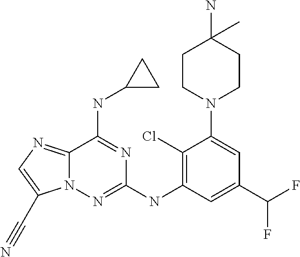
N12C(=NC=C1C#N)C(NC1CC1)=NC(NC1=C(Cl)C(N3CCC(C)(N)CC3)=CC(C(F)F)=C1)=N2
